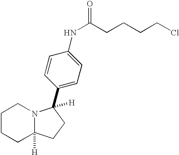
C1CCC2([H])N(C1)C([H])(C1=CC=C(NC(CCCCCl)=O)C=C1)CC2
